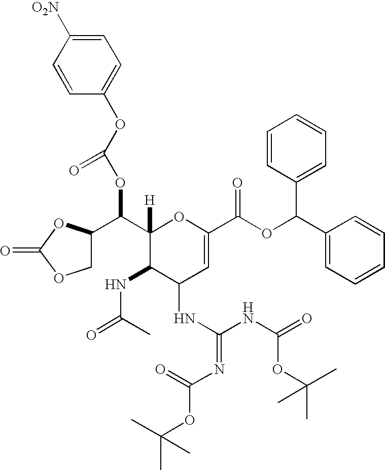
C1=C([O2N])C=CC(OC(OC(C2COC(=O)O2)C2([H])C(NC(=O)C)C(NC(NC(=O)OC(C)(C)C)=NC(=O)OC(C)(C)C)C=C(C(OC(C3=CC=CC=C3)C3=CC=CC=C3)=O)O2)=O)=C1
